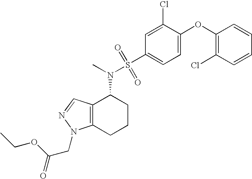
C1(OC2=C(Cl)C=CC=C2)=CC=C(S(N(C2C3=C(CCC2)N(CC(=O)OCC)N=C3)C)(=O)=O)C=C1Cl
